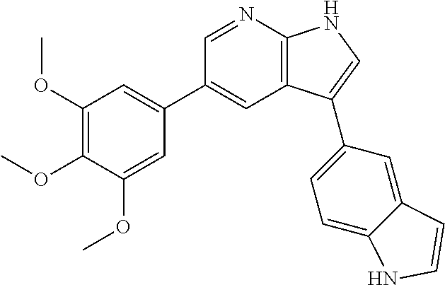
C1=NC2=C(C=C1C1=CC(OC)=C(OC)C(OC)=C1)C(C1=CC=C3C(=C1)C=CN3)=CN2
